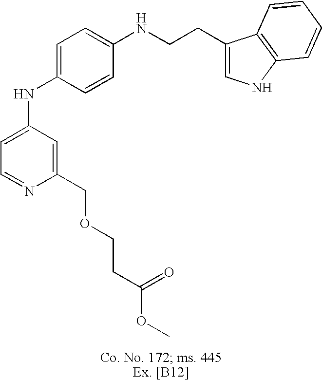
C1=C(NC2=CC=C(NCCC3=CNC4=C3C=CC=C4)C=C2)C=C(COCCC(OC)=O)N=C1
